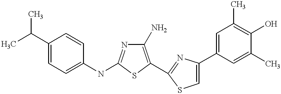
C1(N)=C(C2=NC(C3=CC(C)=C(O)C(C)=C3)=CS2)SC(NC2=CC=C(C(C)C)C=C2)=N1
